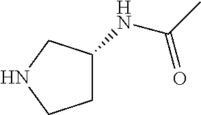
C1C(NC(C)=O)CNC1
